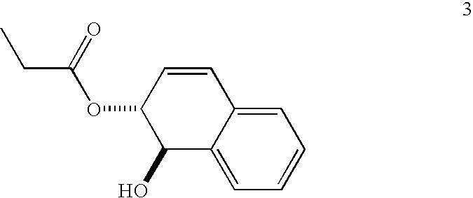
C1=C2C(=CC=C1)C(O)C(OC(CC)=O)C=C2
